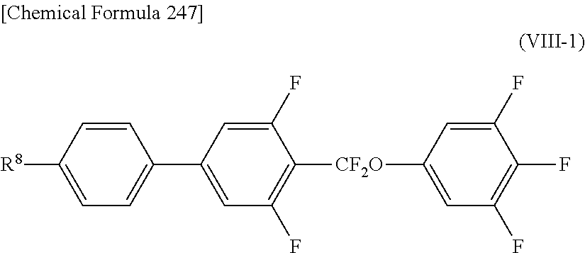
C1=CC(C2=CC(F)=C([CF2O]C3=CC(F)=C(F)C(F)=C3)C(F)=C2)=CC=C1[R8]
